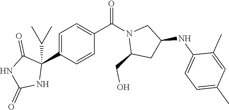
C1=C(C2(C(C)C)C(=O)NC(=O)N2)C=CC(C(N2C(CO)CC(NC3=CC=C(C)C=C3C)C2)=O)=C1
